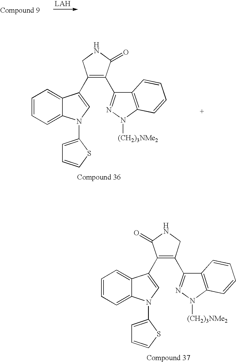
C1(C2=CN(C3=CC=CS3)C3=CC=CC=C32)=C(C2=NN([(CH2)3NMe2])C3=C2C=CC=C3)C(=O)NC1.C1(C2=CN(C3=CC=CS3)C3=CC=CC=C32)=C(C2=NN([(CH2)3NMe2])C3=C2C=CC=C3)CNC1=O
